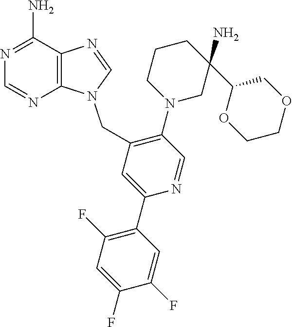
N1(CC2=C(N3CCCC(C4OCCOC4)(N)C3)C=NC(C3=C(F)C=C(F)C(F)=C3)=C2)C2=C(N=C1)C(N)=NC=N2
